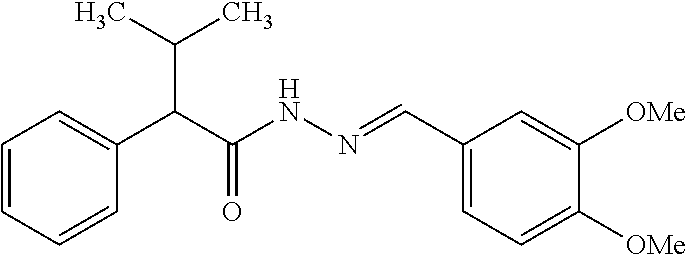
C1=CC=C(C(C(=O)NN=CC2=CC=C([OMe])C([OMe])=C2)C(C)C)C=C1
